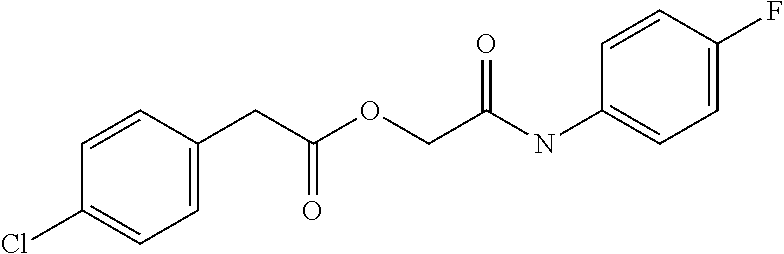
C(C(OCC(NC1=CC=C(F)C=C1)=O)=O)C1=CC=C(Cl)C=C1
